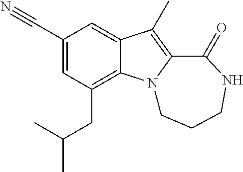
C1(C#N)=CC(CC(C)C)=C2C(=C1)C(C)=C1N2CCCNC1=O
